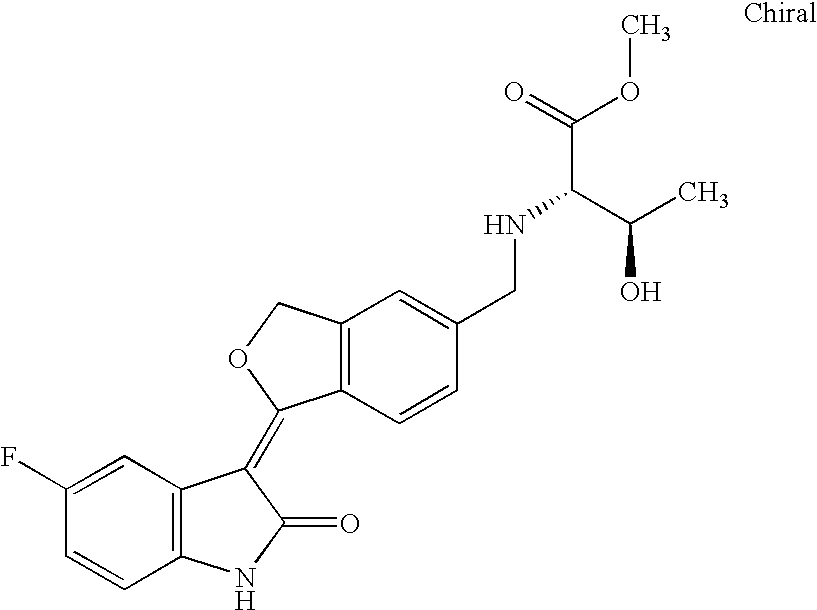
C1=C(F)C=CC2=C1C(=C1C3=C(C=C(CNC(C(C)O)C(=O)OC)C=C3)CO1)C(=O)N2
